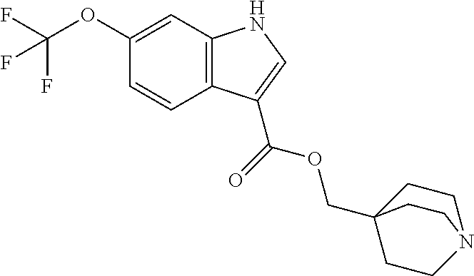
C1(OC(F)(F)F)=CC2=C(C=C1)C(C(=O)OCC13CCN(CC1)CC3)=CN2
